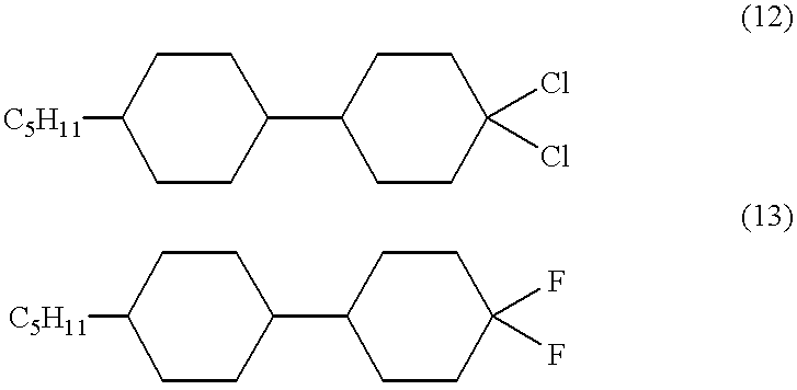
[C5H11]C1CCC(C2CCC(Cl)(Cl)CC2)CC1.[C5H11]C1CCC(C2CCC(F)(F)CC2)CC1
